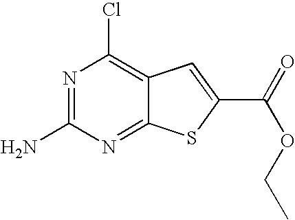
ClC1=C2C(=NC(N)=N1)SC(C(=O)OCC)=C2
